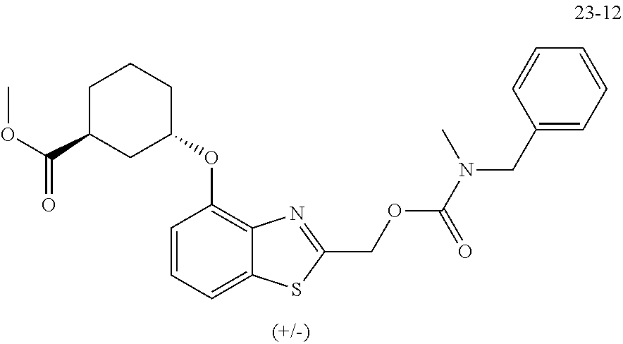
C1C(C(OC)=O)CC(OC2=C3C(=CC=C2)SC(COC(=O)N(C)CC2=CC=CC=C2)=N3)CC1
